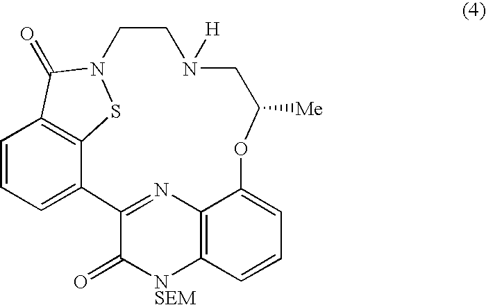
C12=NC3=C([NSEM]C1=O)C=CC=C3OC([Me])CN([H])CCN1SC3=C(C=CC=C23)C1=O
